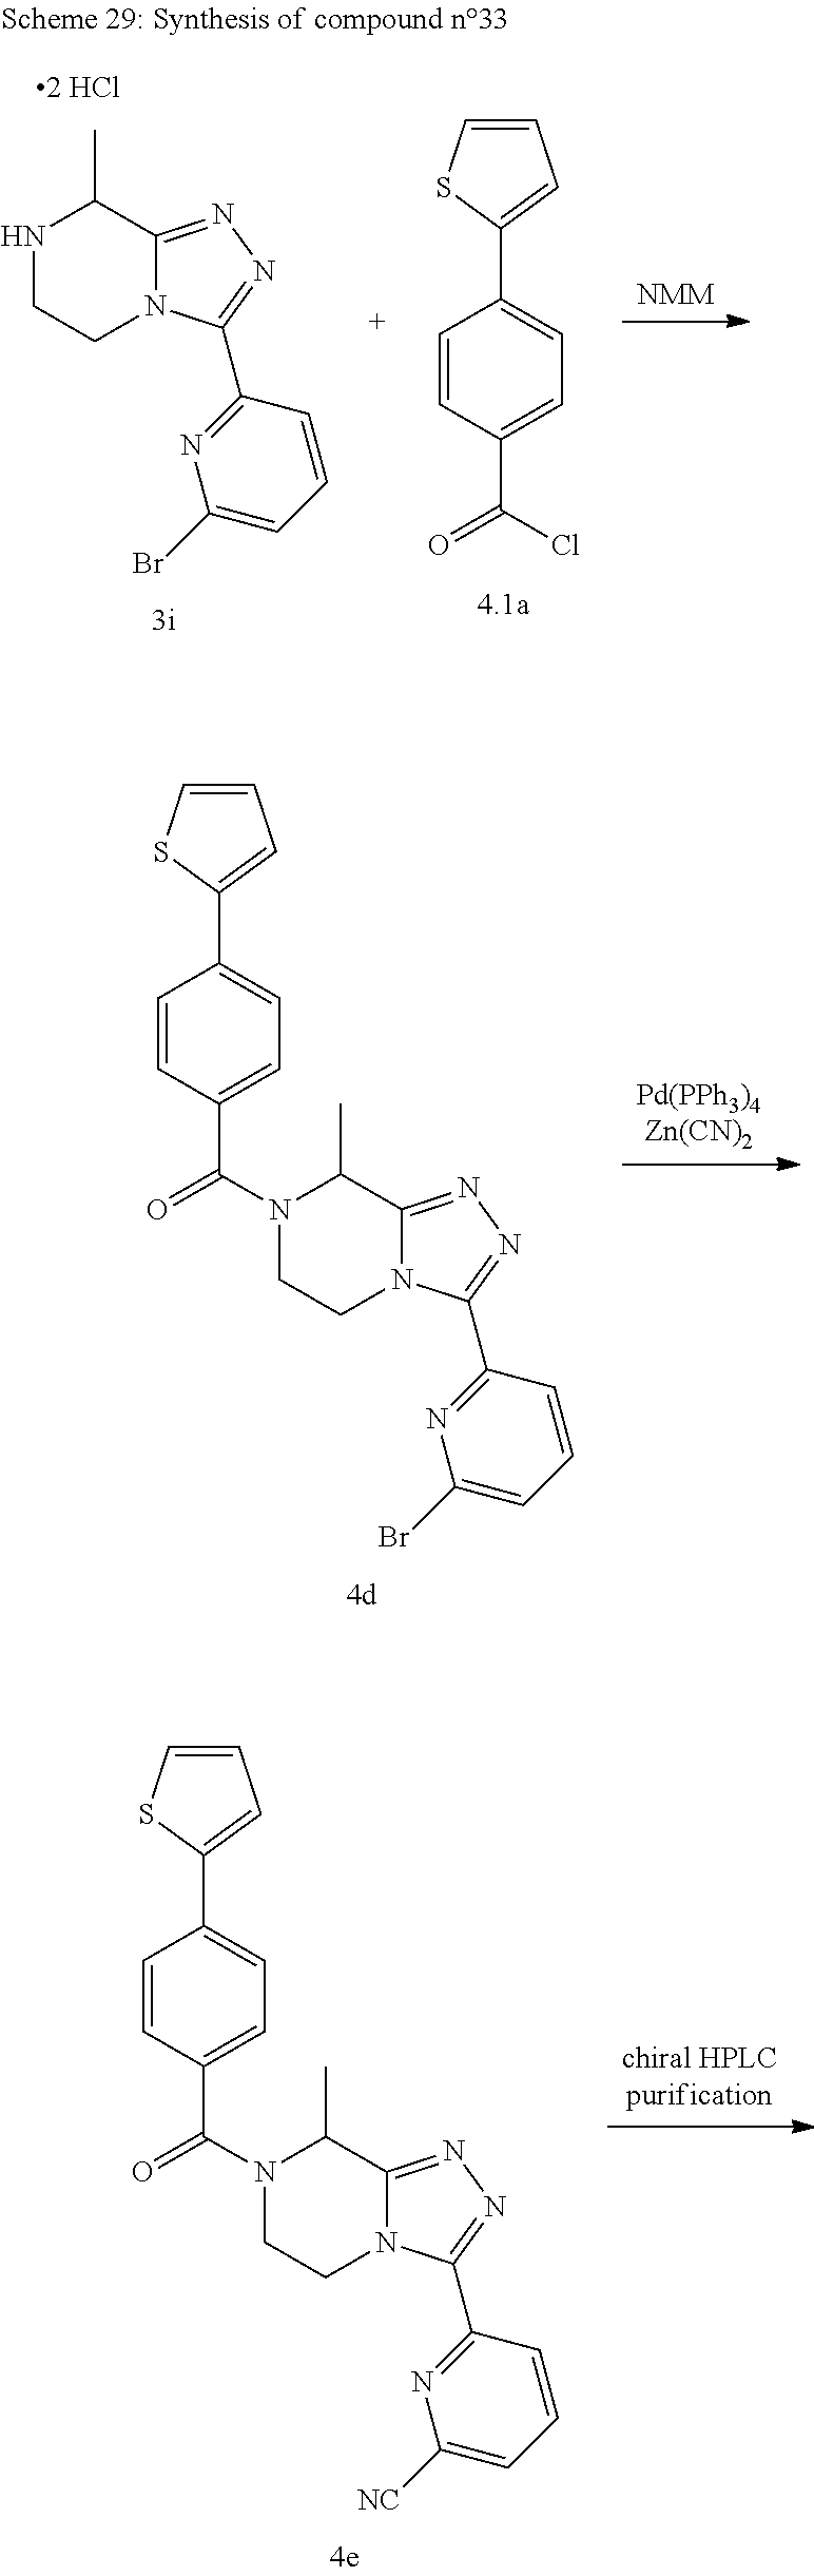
[NMM].N1CCN2C(=NN=C2C2=NC(Br)=CC=C2)C1C.C1=CC(C(Cl)=O)=CC=C1C1=CC=CS1.[Pd(PPh3)4Zn(CN)2].C1CN2C(=NN=C2C2=NC(Br)=CC=C2)C(C)N1C(C1=CC=C(C2=CC=CS2)C=C1)=O.[chiral HPLCpurification].C1CN2C(=NN=C2C2=NC([NC])=CC=C2)C(C)N1C(C1=CC=C(C2=CC=CS2)C=C1)=O
